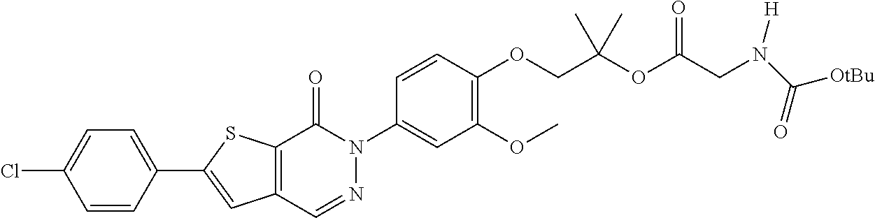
C1=CC(C2=CC3=C(S2)C(=O)N(C2=CC(OC)=C(OCC(OC(CN(C([OtBu])=O)[H])=O)(C)C)C=C2)N=C3)=CC=C1Cl
